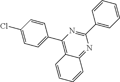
C1(Cl)=CC=C(C2=C3C(=NC(C4=CC=CC=C4)=N2)C=CC=C3)C=C1
